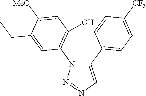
C1(C2=CC=C([CF3])C=C2)=CN=NN1C1=C(O)C=C([MeO])C(CC)=C1
